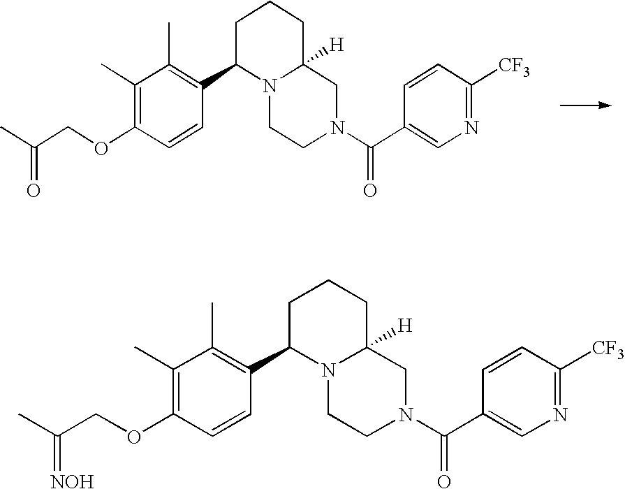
C1(C)=C(OCC(C)=O)C=CC(C2N3C([H])(CCC2)CN(C(C2=CN=C([CF3])C=C2)=O)CC3)=C1C.C1(C)=C(OCC(C)=[NOH])C=CC(C2N3C([H])(CCC2)CN(C(C2=CN=C([CF3])C=C2)=O)CC3)=C1C
